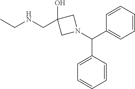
N1(C(C2=CC=CC=C2)C2=CC=CC=C2)CC(CNCC)(O)C1
